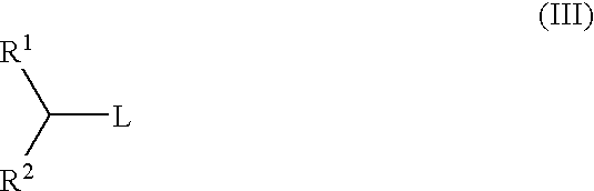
[R1]C([R2])[L]
